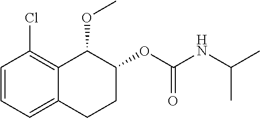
C1=CC=C2C(=C1Cl)C(OC)C(OC(NC(C)C)=O)CC2
